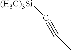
C(C)#C[(H3C)3Si]
